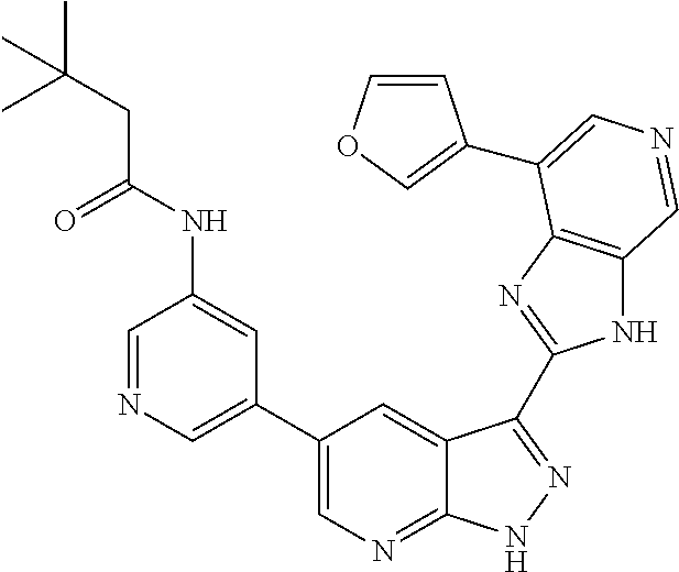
C1=NC=C(C2=CN=C3C(=C2)C(C2=NC4=C(N2)C=NC=C4C2=COC=C2)=NN3)C=C1NC(CC(C)(C)C)=O
